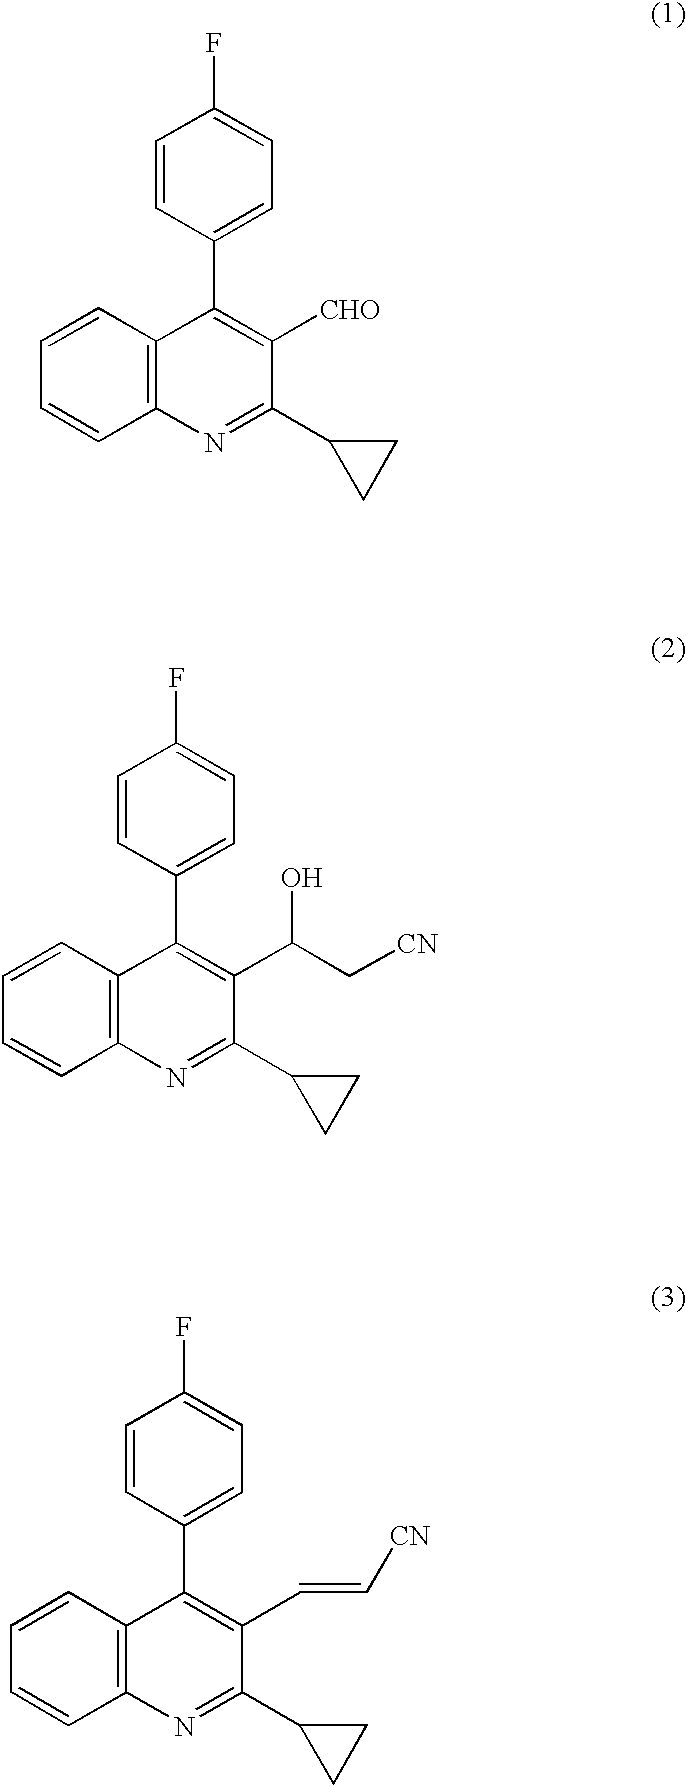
C1=CC(C2=C([CHO])C(C3CC3)=NC3=C2C=CC=C3)=CC=C1F.C1=CC(C2=C(C(O)C[CN])C(C3CC3)=NC3=C2C=CC=C3)=CC=C1F.C1=CC(C2=C(C=C[CN])C(C3CC3)=NC3=C2C=CC=C3)=CC=C1F
